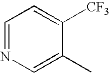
C1=NC=C(C)C([CF3])=C1
